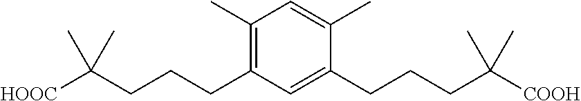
C1(C)=C(CCCC([HOOC])(C)C)C=C(CCCC([COOH])(C)C)C(C)=C1
